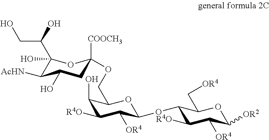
C1(O)(C(CO)O)C([AcHN])C(O)CC([COOCH3])(OCC2C(O)C([R4O])C([OR4])C(OC3C([R4O])C([OR4])C([OR2])OC3C[OR4])O2)O1
